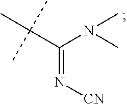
C(=N[CN])(N(C)C)C(C)(C)C
